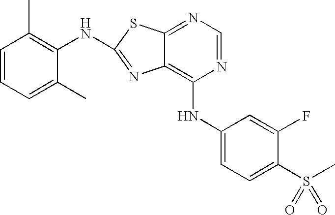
N1=CN=C2C(=C1NC1=CC=C(S(C)(=O)=O)C(F)=C1)N=C(NC1=C(C)C=CC=C1C)S2
